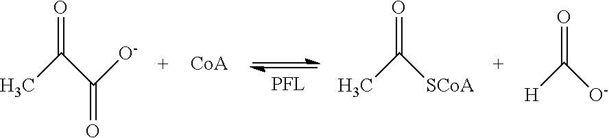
O=C(C)C([O-])=O.O=C(C)[SCoA].O=C([H])[O-]
